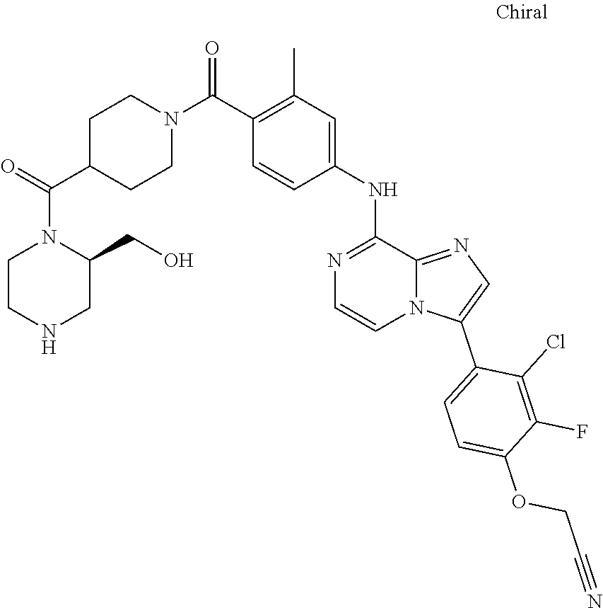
N12C(C3=CC=C(OCC#N)C(F)=C3Cl)=CN=C1C(NC1=CC(C)=C(C(N3CCC(C(N4C(CO)CNCC4)=O)CC3)=O)C=C1)=NC=C2
